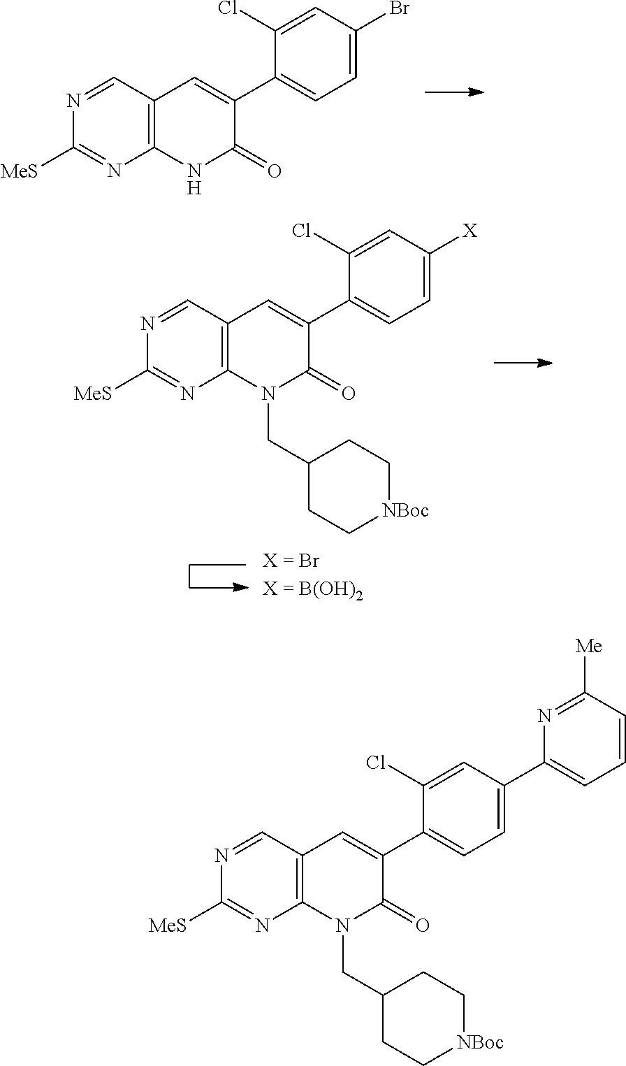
N1=CC2=C(N=C1[MeS])NC(=O)C(C1=CC=C(Br)C=C1Cl)=C2.N1=CC2=C(N=C1[MeS])N(CC1CC[NBoc]CC1)C(=O)C(C1=CC=C([X])C=C1Cl)=C2.N1=CC2=C(N=C1[MeS])N(CC1CC[NBoc]CC1)C(=O)C(C1=CC=C(C3=CC=CC([Me])=N3)C=C1Cl)=C2
